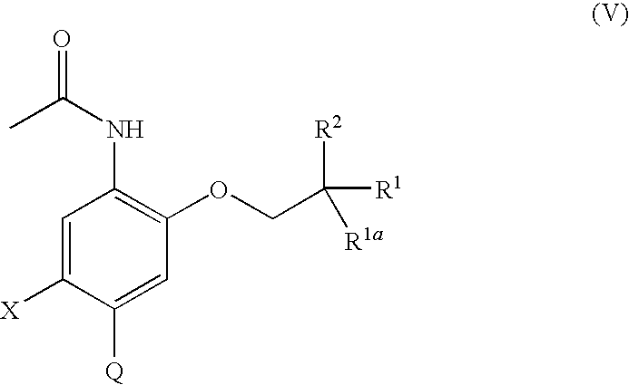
O(CC([R2])([R1])[R1a])C1=C(NC(=O)C)C=C([X])C([Q])=C1
